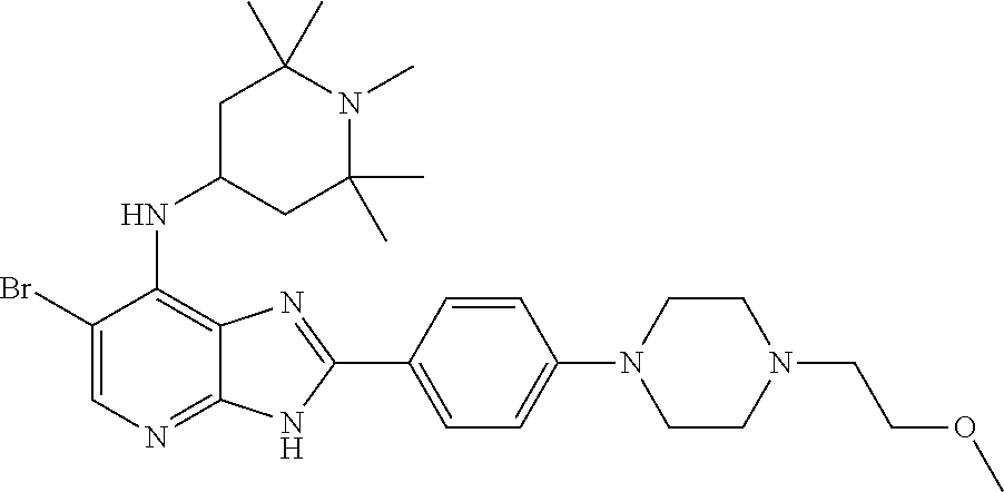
BrC1=CN=C2C(=C1NC1CC(C)(C)N(C)C(C)(C)C1)N=C(C1=CC=C(N3CCN(CCOC)CC3)C=C1)N2
